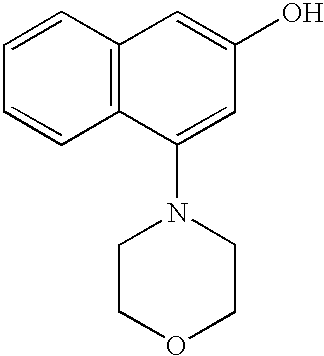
C1=CC2=C(C=C1)C=C(O)C=C2N1CCOCC1
